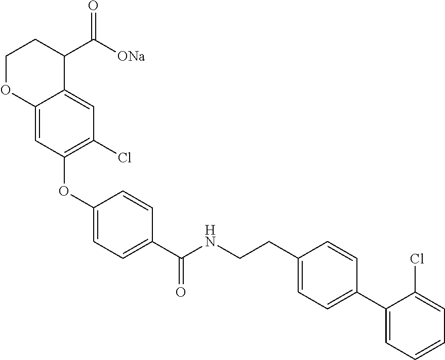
C1(OC2=C(Cl)C=C3C(=C2)OCCC3C([ONa])=O)=CC=C(C(NCCC2=CC=C(C3=CC=CC=C3Cl)C=C2)=O)C=C1
